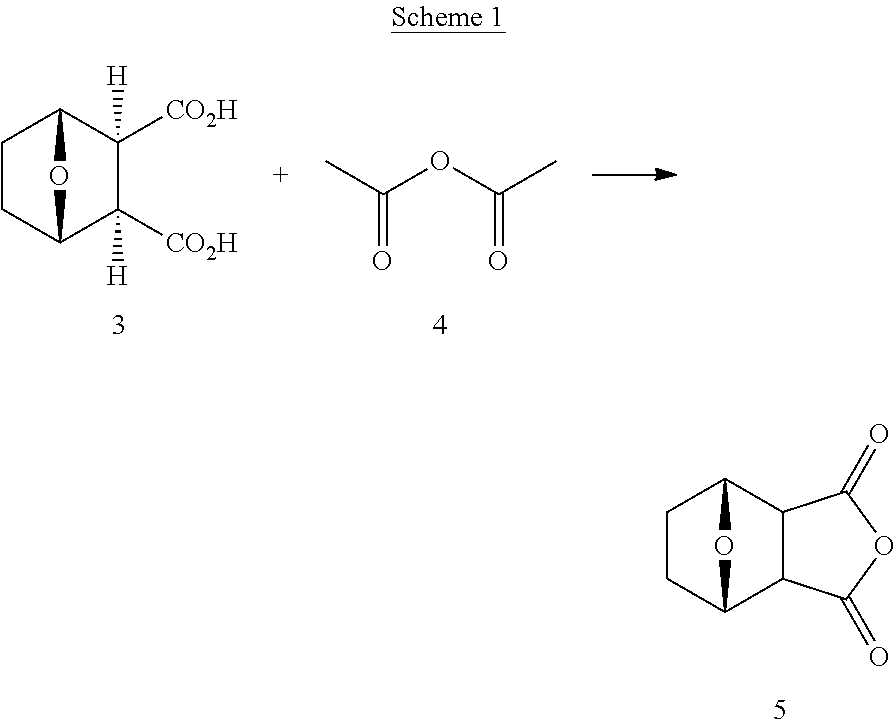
C1CC2C([CO2H])([H])C([CO2H])([H])C1O2.CC(OC(C)=O)=O.C1CC2C3C(C1O2)C(=O)OC3=O
